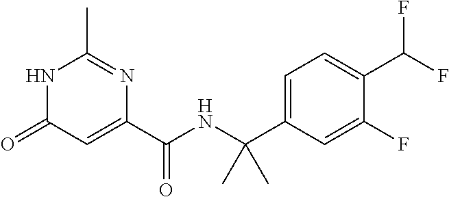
N1C(=O)C=C(C(NC(C)(C)C2=CC=C(C(F)F)C(F)=C2)=O)N=C1C
